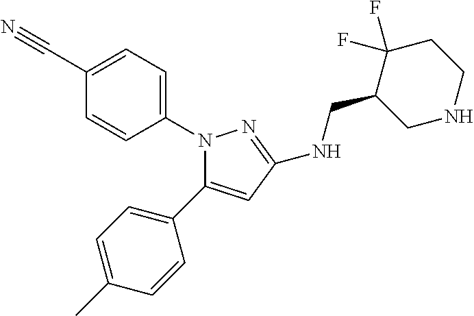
N1(C2=CC=C(C#N)C=C2)C(C2=CC=C(C)C=C2)=CC(NCC2CNCCC2(F)F)=N1
